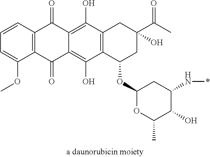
C1=CC2=C(C(OC)=C1)C(=O)C1=C(O)C3=C(C(O)=C1C2=O)CC(C(C)=O)(O)CC3OC1OC(C)C(O)C(N*)C1
